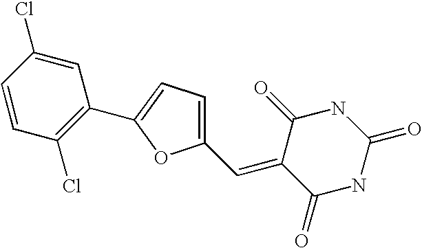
C1(C=C2C(=O)NC(=O)NC2=O)=CC=C(C2=C(Cl)C=CC(Cl)=C2)O1
